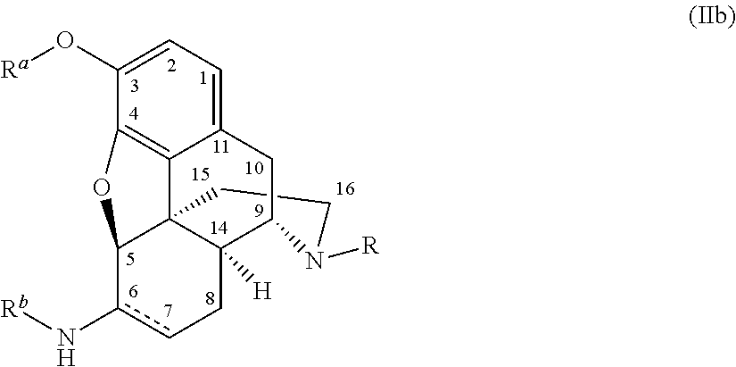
C1CC23C4=C5C(O[Ra])=CC=C4CC(C2([H])Ccc(N[Rb])C3O5)N1[R]
